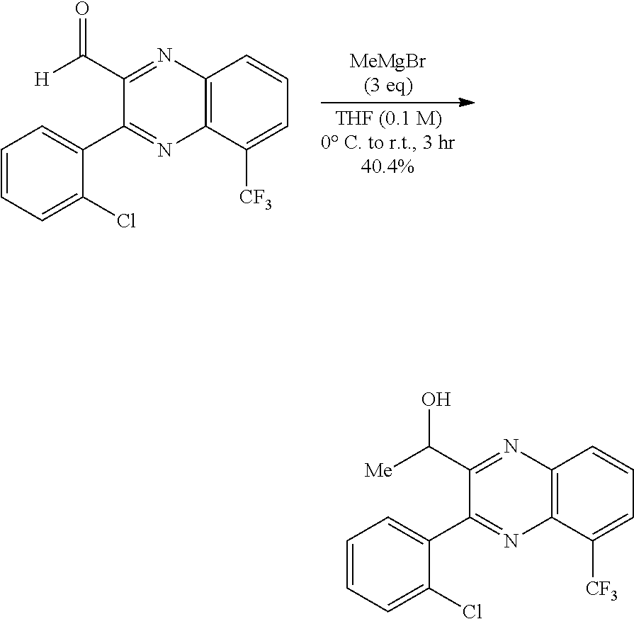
C1(C(O)[Me])=NC2=C(N=C1C1=CC=CC=C1Cl)C([CF3])=CC=C2.C1(C(=O)[H])=NC2=C(N=C1C1=CC=CC=C1Cl)C([CF3])=CC=C2
